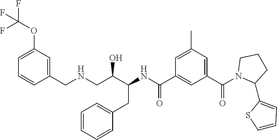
C1(CNCC(C(CC2=CC=CC=C2)NC(C2=CC(C(N3C(C4=CC=CS4)CCC3)=O)=CC(C)=C2)=O)O)=CC(OC(F)(F)F)=CC=C1
